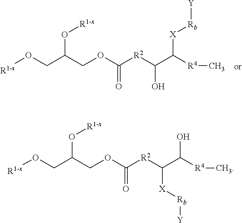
O(C(COC([R2]C(C([R4]C)[X][Rb][Y])O)=O)CO[R1-x])[R1-x].O(C(COC([R2]C([X][Rb][Y])C([R4]C)O)=O)CO[R1-x])[R1-x]
